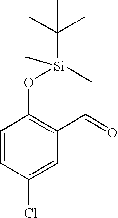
C1=CC(Cl)=CC(C=O)=C1O[Si](C)(C(C)(C)C)C
